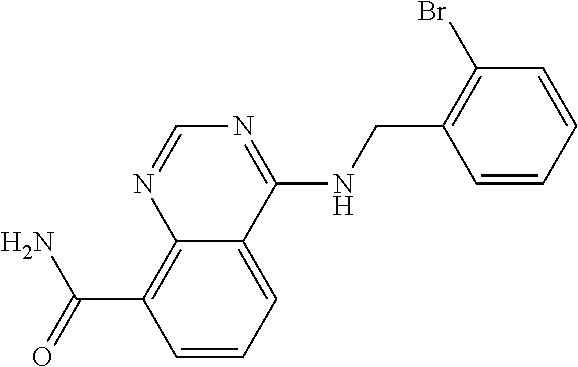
C1=CC=C2C(=C1C(=O)N)N=CN=C2NCC1=C(Br)C=CC=C1
